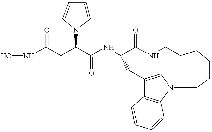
C1=CC=CN1C(CC(NO)=O)C(NC1C(=O)NCCCCCCN2C3=C(C(=C2)C1)C=CC=C3)=O
